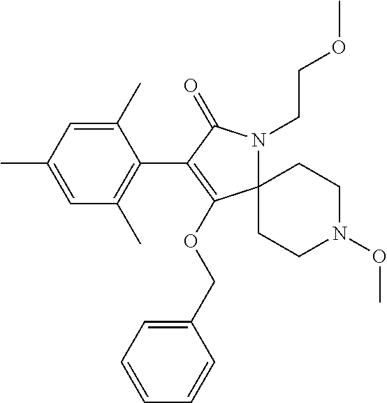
C1(C)=CC(C)=CC(C)=C1C1=C(OCC2=CC=CC=C2)C2(N(CCOC)C1=O)CCN(OC)CC2
